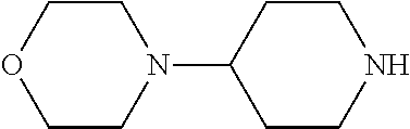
C1CN(C2CCNCC2)CCO1
